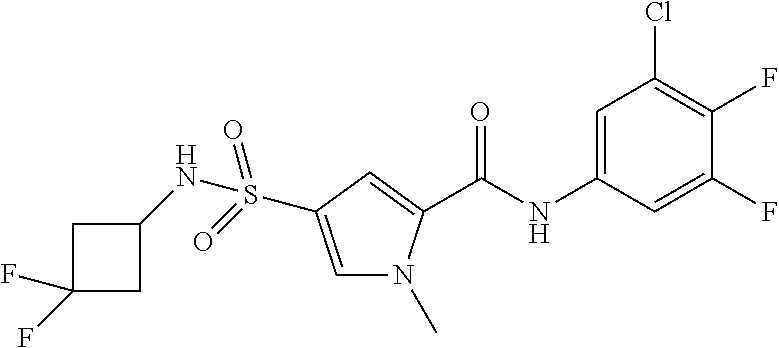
C1=C(S(NC2CC(F)(F)C2)(=O)=O)C=C(C(NC2=CC(Cl)=C(F)C(F)=C2)=O)N1C
